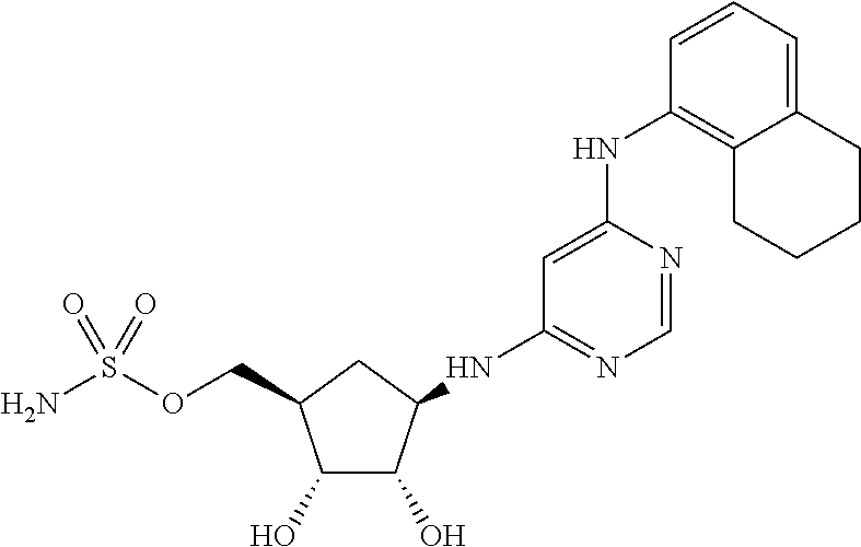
C1(O)C(O)C(NC2=NC=NC(NC3=C4C(=CC=C3)CCCC4)=C2)CC1COS(N)(=O)=O
